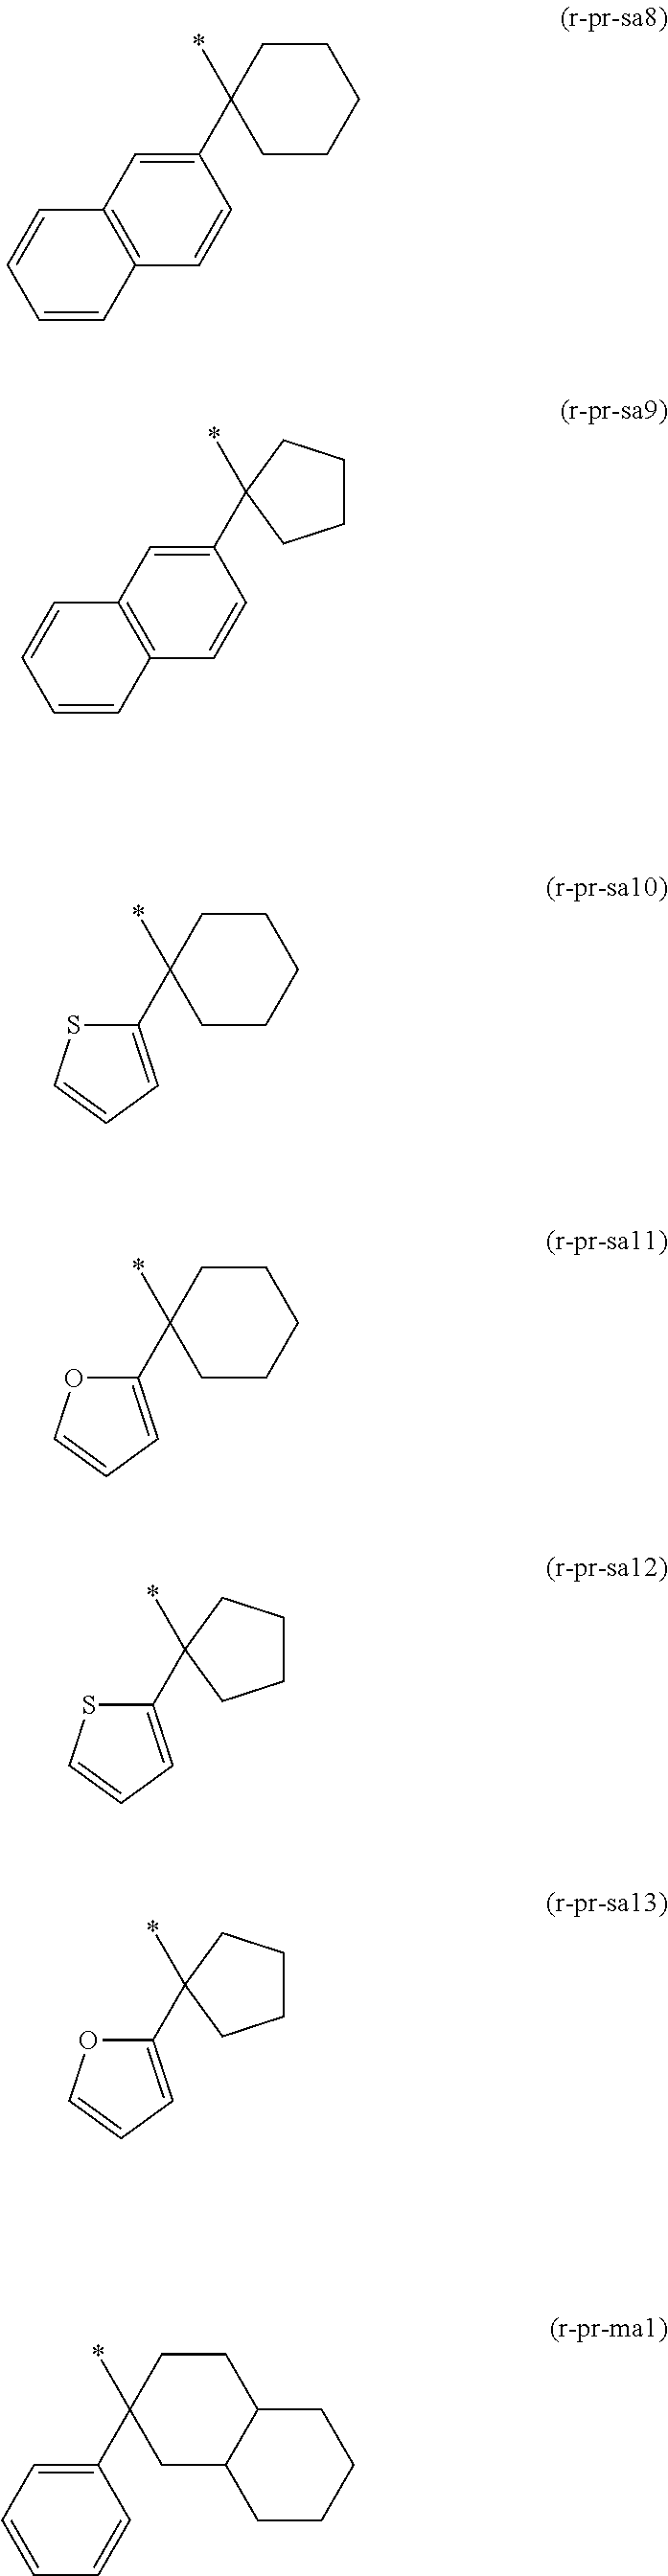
C1=CC2=C(C=C1)C=C(C1(*)CCCCC1)C=C2.C1=CC2=C(C=C1)C=C(C1(*)CCCC1)C=C2.C1(C2(*)CCCCC2)=CC=CS1.C1(C2(*)CCCCC2)=CC=CO1.C1(C2(*)CCCC2)=CC=CS1.C1(C2(*)CCCC2)=CC=CO1.C1=CC=C(C2(*)CC3C(CC2)CCCC3)C=C1
